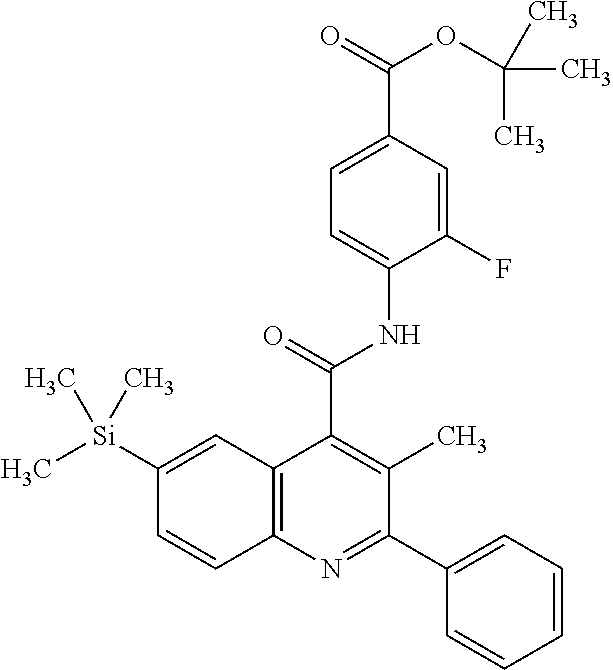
C1=C(C(=O)OC(C)(C)C)C=C(F)C(NC(=O)C2=C(C)C(C3=CC=CC=C3)=NC3=C2C=C([Si](C)(C)C)C=C3)=C1
